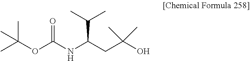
CC(OC(=O)NC(C(C)C)CC(O)(C)C)(C)C
